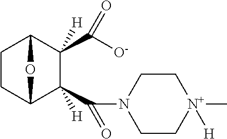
C1CC2C(C(N3CC[N+](C)([H])CC3)=O)([H])C(C([O-])=O)([H])C1O2
